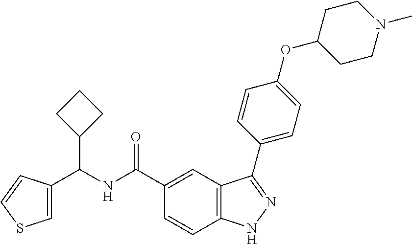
C1=C(C(NC(C2=CC3=C(C=C2)NN=C3C2=CC=C(OC3CCN(C)CC3)C=C2)=O)C2CCC2)C=CS1
